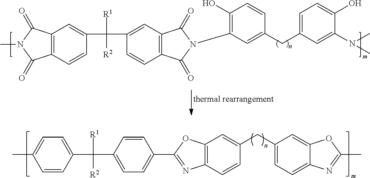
C1(C(C2=CC=C(C3=NC4=C(O3)C=C(CC3=CC=C5C(=C3)OC(C)=N5)C=C4)C=C2)([R1])[R2])=CC=C(C)C=C1.C12=C(C(=O)N(C)C1=O)C=C(C([R1])([R2])C1=CC3=C(C=C1)C(=O)N(C1=C(O)C=CC(CC4=CC=C(O)C(N(C)C)=C4)=C1)C3=O)C=C2
